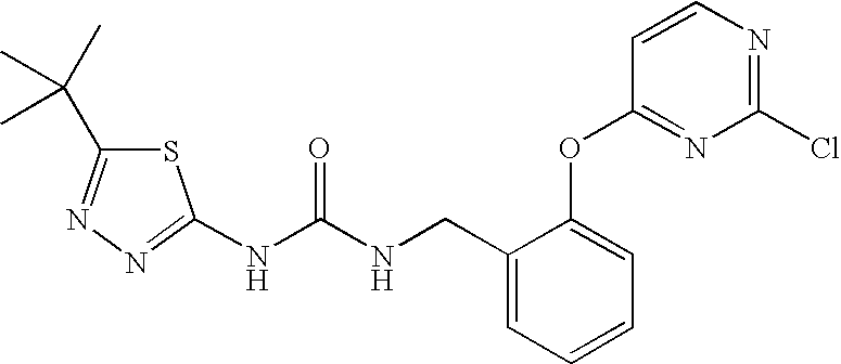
N(C(NCC1=CC=CC=C1OC1=NC(Cl)=NC=C1)=O)C1=NN=C(C(C)(C)C)S1
